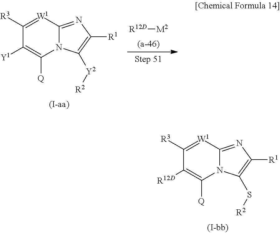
C1([R3])=[W1]C2=NC([R1])=C(S[R2])N2C([Q])=C1[R12D].[R12D][M2].C1([R3])=[W1]C2=NC([R1])=C([Y2][R2])N2C([Q])=C1[Y1]
